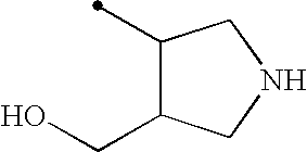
C1(C)C(CO)CNC1
